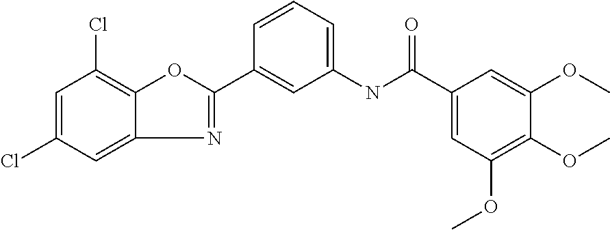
C12=CC(Cl)=CC(Cl)=C1OC(C1=CC(NC(C3=CC(OC)=C(OC)C(OC)=C3)=O)=CC=C1)=N2
